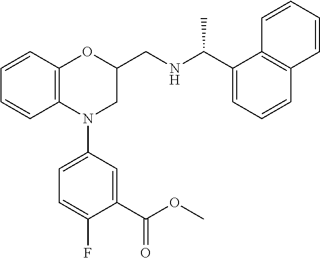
C1=CC2=C(C=C1)N(C1=CC=C(F)C(C(OC)=O)=C1)CC(CNC(C1=CC=CC3=C1C=CC=C3)C)O2
